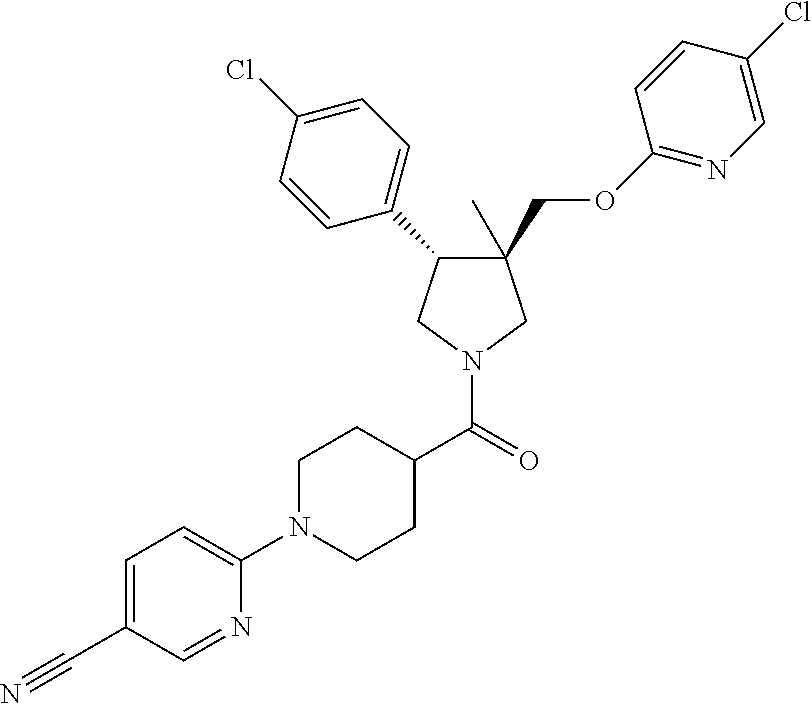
C1(C)(COC2=NC=C(Cl)C=C2)C(C2=CC=C(Cl)C=C2)CN(C(=O)C2CCN(C3=CC=C(C#N)C=N3)CC2)C1
